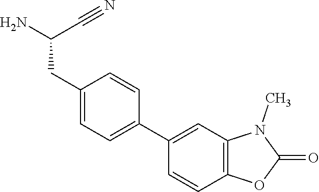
C(CC1=CC=C(C2=CC3=C(C=C2)OC(=O)N3C)C=C1)(N)C#N
